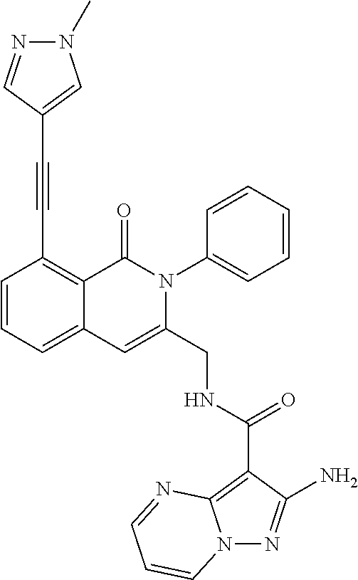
N12N=C(N)C(C(NCC3=CC4=CC=CC(C#CC5=CN(C)N=C5)=C4C(=O)N3C3=CC=CC=C3)=O)=C1N=CC=C2
